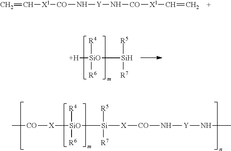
C[CO][X][SiO]([R4])([R6])[Si]([X][CO]N[Y]NC)([R5])[R7].C=C[X1][CO]N[Y]N[CO][X1]C=C.[H][SiO]([R4])([R6])[Si]([R5])[R7]
